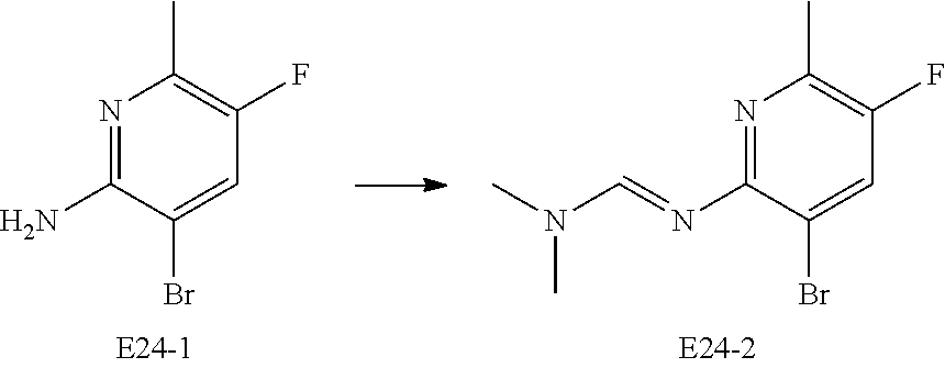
N1=C(N)C(Br)=CC(F)=C1C.N1=C(N=CN(C)C)C(Br)=CC(F)=C1C
